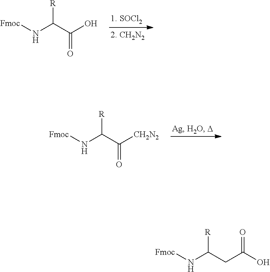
[Fmoc]NC(C(O)=O)[R].[Fmoc]NC(C([CH2N2])=O)[R].[Fmoc]NC(CC(O)=O)[R]
